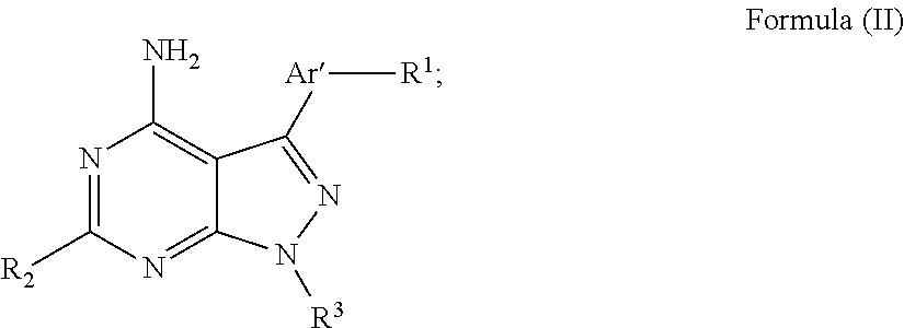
N1=C2C(=C(N)N=C1[R2])C([Ar][R1])=NN2[R3]
